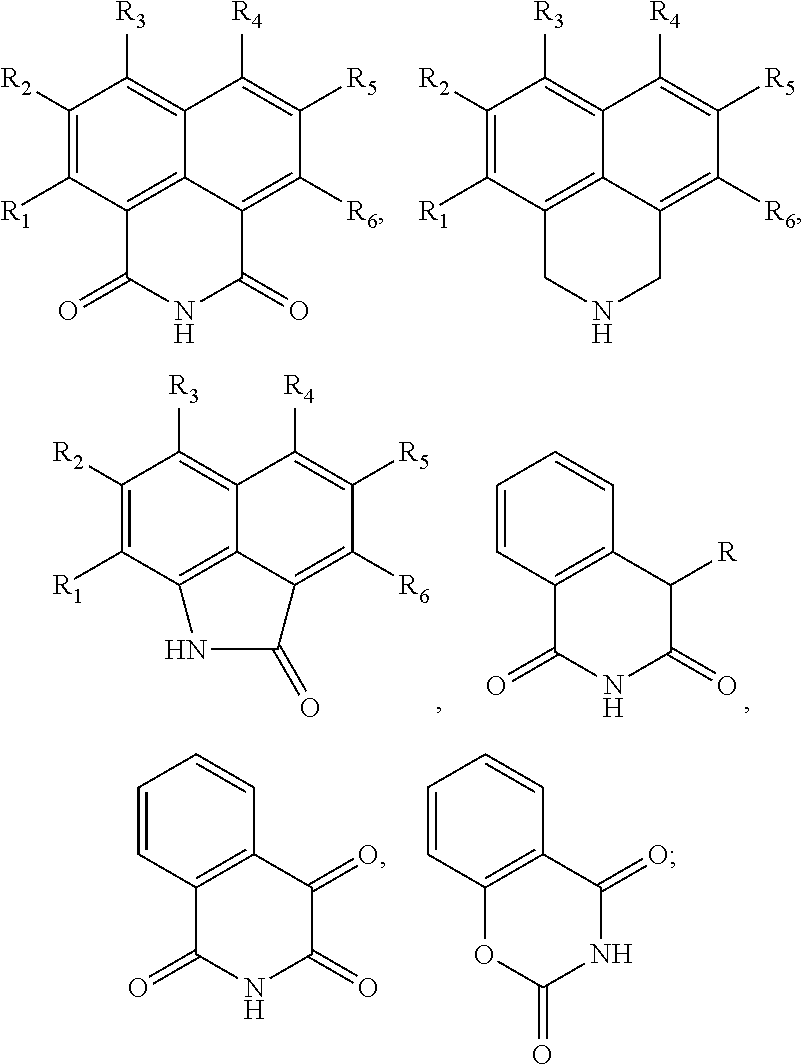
C1([R2])=C([R1])C2=C3C(=C1[R3])C([R4])=C([R5])C([R6])=C3C(=O)NC2=O.C1([R2])=C([R1])C2=C3C(=C1[R3])C([R4])=C([R5])C([R6])=C3CNC2.C1=CC2=C(C=C1)C([R])C(=O)NC2=O.C1([R2])=C([R1])C2=C3C(=C1[R3])C([R4])=C([R5])C([R6])=C3C(=O)N2.C1=CC2=C(C=C1)C(=O)C(=O)NC2=O.C1=CC2=C(C=C1)C(=O)NC(=O)O2
